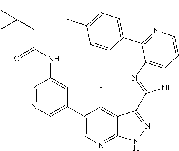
C1=NC=C(C2=CN=C3C(=C2F)C(C2=NC4=C(N2)C=CN=C4C2=CC=C(F)C=C2)=NN3)C=C1NC(CC(C)(C)C)=O
